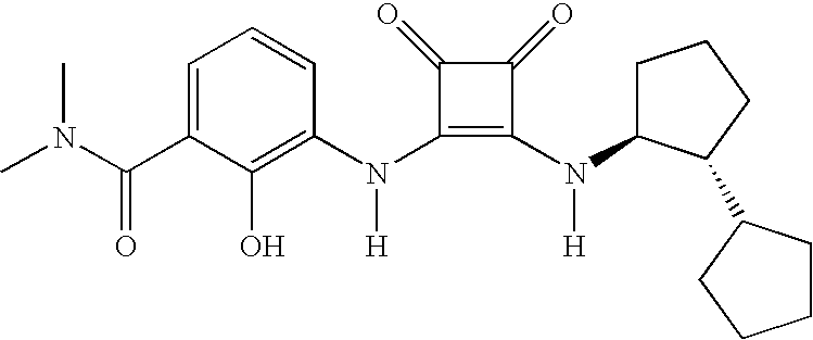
N(C1=C(N(C2CCCC2C2CCCC2)[H])C(=O)C1=O)(C1=C(O)C(C(=O)N(C)C)=CC=C1)[H]
